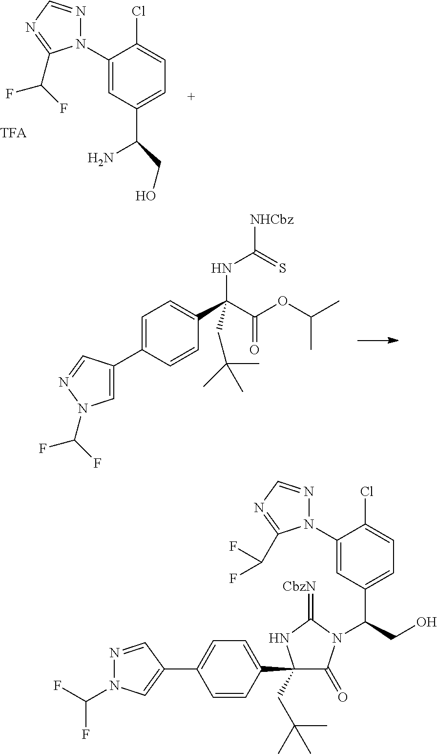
C1(C2(CC(C)(C)C)C(=O)N(C(CO)C3=CC=C(Cl)C(N4N=CN=C4C(F)F)=C3)C(=[CbzN])N2)=CC=C(C2=CN(C(F)F)N=C2)C=C1.C1(N2N=CN=C2C(F)F)=CC(C(N)CO)=CC=C1Cl.C1=C(C2=CN(C(F)F)N=C2)C=CC(C(NC(=S)[NHCbz])(C(=O)OC(C)C)CC(C)(C)C)=C1
